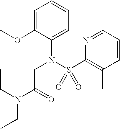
C1=C(OC)C(N(S(C2=C(C)C=CC=N2)(=O)=O)CC(N(CC)CC)=O)=CC=C1
